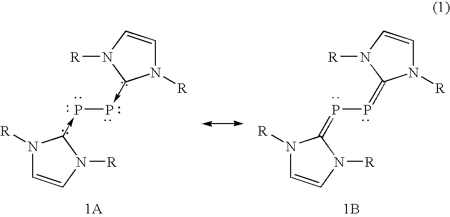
N1([R])C=CN([R])C1->PP-C1N([R])C=CN1[R].N1([R])C=CN([R])C1=PP=C1N([R])C=CN1[R].[1B]
